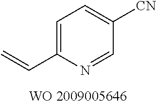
C1=C(C=C)N=CC([CN])=C1
